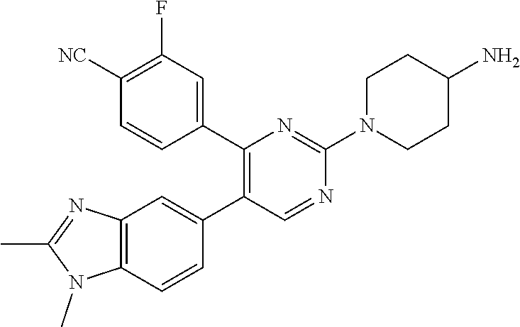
C1(C2=CC(F)=C([NC])C=C2)=C(C2=CC3=C(C=C2)N(C)C(C)=N3)C=NC(N2CCC(N)CC2)=N1
